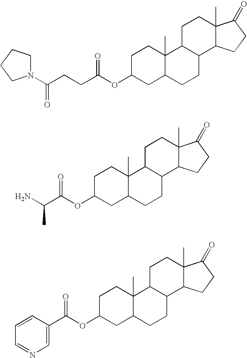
C1C(OC(CCC(N2CCCC2)=O)=O)CC2C(C)(C1)C1C(CC2)C2C(C)(CC1)C(=O)CC2.C1C(OC(C(N)C)=O)CC2C(C)(C1)C1C(CC2)C2C(C)(CC1)C(=O)CC2.C1C(OC(C2=CN=CC=C2)=O)CC2C(C)(C1)C1C(CC2)C2C(C)(CC1)C(=O)CC2
